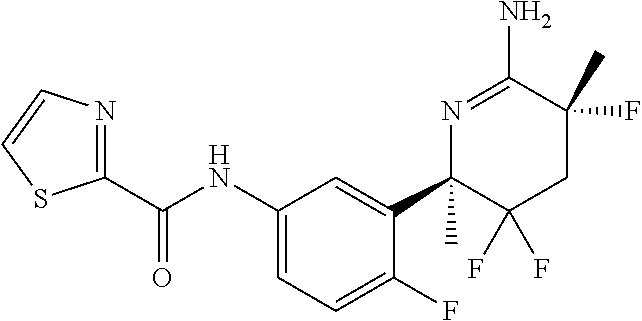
C(NC1=CC=C(F)C(C2(C)C(F)(F)CC(F)(C)C(N)=N2)=C1)(=O)C1=NC=CS1
